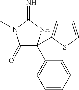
C1(=O)C(C2=CC=CC=C2)(C2=CC=CS2)NC(=N)N1C
